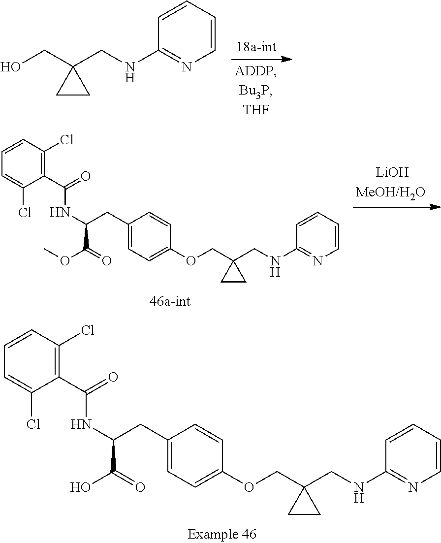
C1(C(NC(CC2=CC=C(OCC3(CNC4=NC=CC=C4)CC3)C=C2)C(=O)O)=O)=C(Cl)C=CC=C1Cl.OCC1(CNC2=NC=CC=C2)CC1.C1(C(NC(CC2=CC=C(OCC3(CNC4=NC=CC=C4)CC3)C=C2)C(=O)OC)=O)=C(Cl)C=CC=C1Cl
